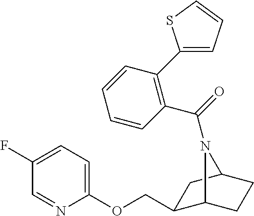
C1(COC2=CC=C(F)C=N2)C2CCC(C1)N2C(=O)C1=C(C2=CC=CS2)C=CC=C1
